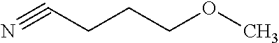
N#CCCCOC
